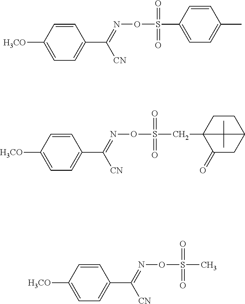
[H3CO]C1=CC=C(C(=NOS(C2=CC=C(C)C=C2)(=O)=O)[CN])C=C1.[H3CO]C1=CC=C(C(=NOS(CC23C(C)(C)C(CC2=O)CC3)(=O)=O)[CN])C=C1.[H3CO]C1=CC=C(C(=NOS(C)(=O)=O)[CN])C=C1
